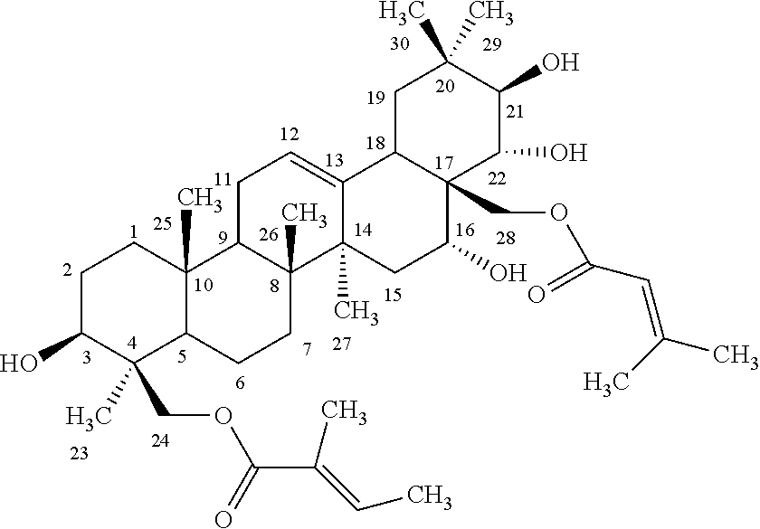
C1C(O)C(COC(C(C)=CC)=O)(C)C2C(C)(C1)C1C(C)(CC2)C2(C)C(=CC1)C1C(COC(C=C(C)C)=O)(C(O)C2)C(O)C(O)C(C)(C)C1
